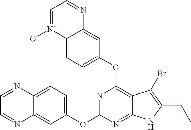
N1=C(OC2=CC=C3C(=C2)N=CC=N3)N=C2C(=C1OC1=CC=C3C(=C1)N=CC=[N+]3[O-])C(Br)=C(CC)N2
